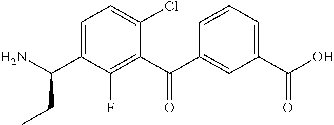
C1(C(C2=CC(C(O)=O)=CC=C2)=O)=C(F)C(C(N)CC)=CC=C1Cl
